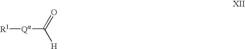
[R1][Qa]C([H])=O
